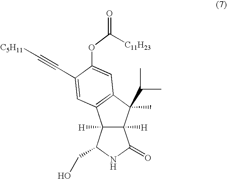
C12([H])C([H])(C(C)(C(C)C)C3=C1C=C(C#C[C5H11])C(OC(=O)[C11H23])=C3)C(=O)NC2CO
